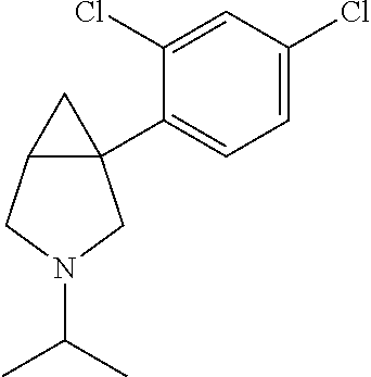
C1=C(Cl)C=C(Cl)C(C23CC2CN(C(C)C)C3)=C1
